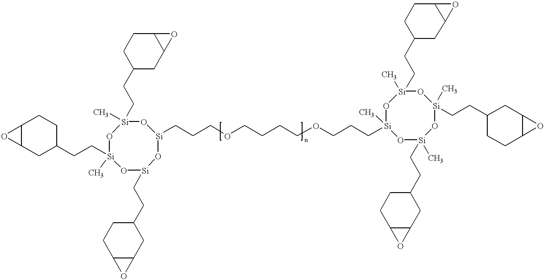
C12C(CC(CC[Si]3(C)O[Si](CCC4CC5C(CC4)O5)(C)O[Si](CCCOCCCCOCCC[Si]4(C)O[Si](C)(CCC5CCC6C(C5)O6)O[Si](C)(CCC5CCC6C(C5)O6)O[Si](C)(CCC5CC6C(CC5)O6)O4)O[Si](CCC4CCC5C(C4)O5)O3)CC1)O2
